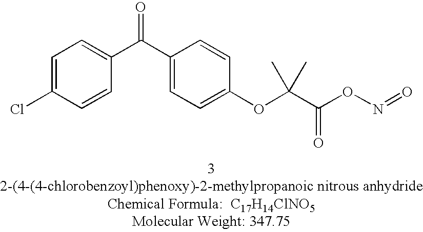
C1=C(Cl)C=CC(C(C2=CC=C(OC(C(ON=O)=O)(C)C)C=C2)=O)=C1
